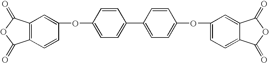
C12=C(C=CC(OC3=CC=C(C4=CC=C(OC5=CC=C6C(=C5)C(=O)OC6=O)C=C4)C=C3)=C1)C(=O)OC2=O
